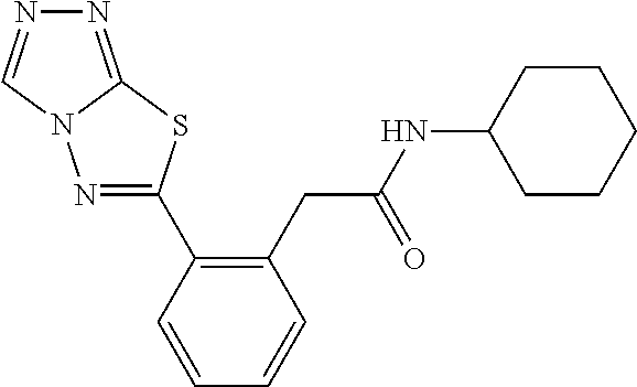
N1=C2N(C=N1)N=C(C1=C(CC(NC3CCCCC3)=O)C=CC=C1)S2
